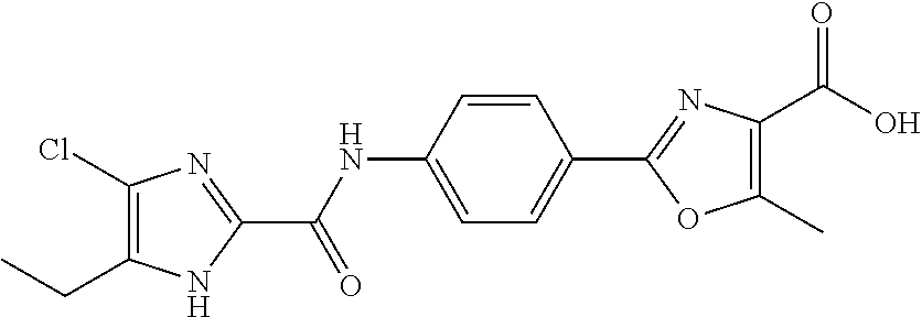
C1=CC(NC(C2=NC(Cl)=C(CC)N2)=O)=CC=C1C1=NC(C(O)=O)=C(C)O1
